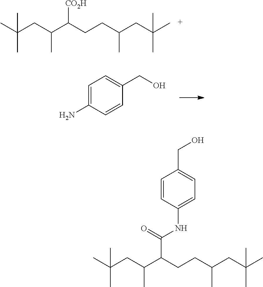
CC(CC(C(CCC(CC(C)(C)C)C)[CO2H])C)(C)C.C1=C(N)C=CC(CO)=C1.CC(CC(C(CCC(CC(C)(C)C)C)C(=O)NC1=CC=C(CO)C=C1)C)(C)C
